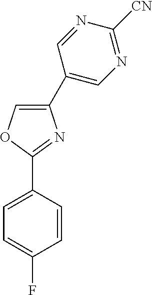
C1=C(C2=CN=C([CN])N=C2)N=C(C2=CC=C(F)C=C2)O1
